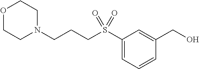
C1(S(CCCN2CCOCC2)(=O)=O)=CC=CC(CO)=C1
